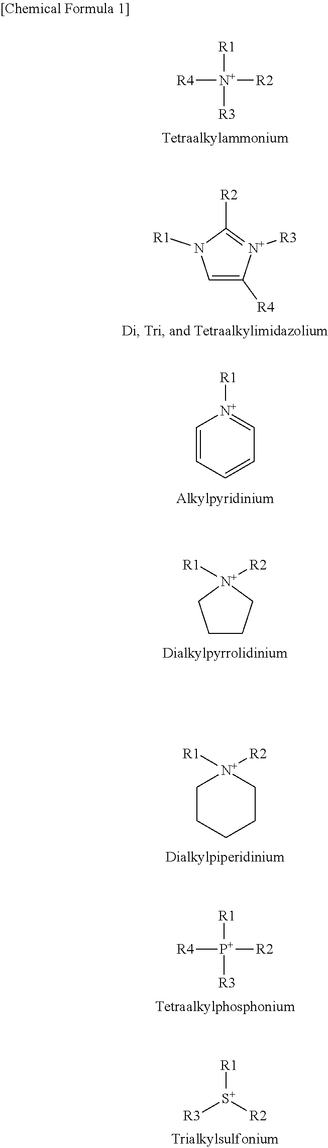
[R1][N+]([R2])([R4])[R3].C1=CC=CC=[N+]1[R1].C1CC[N+]([R1])([R2])C1.C1CCCC[N+]1([R2])[R1].[R1][P+]([R2])([R4])[R3].[R1][S+]([R2])[R3].C1=C([R4])[N+]([R3])=C([R2])N1[R1]
